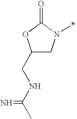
C1N(C)C(=O)OC1CNC(C)=N
